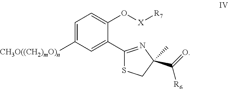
C1=C([CH3O((CH2)mO)n])C=C(C2=NC(C(=O)[R6])(C)CS2)C(O[X][R7])=C1
